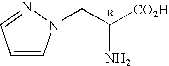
C1=CN(CC([CO2H])N)N=C1
